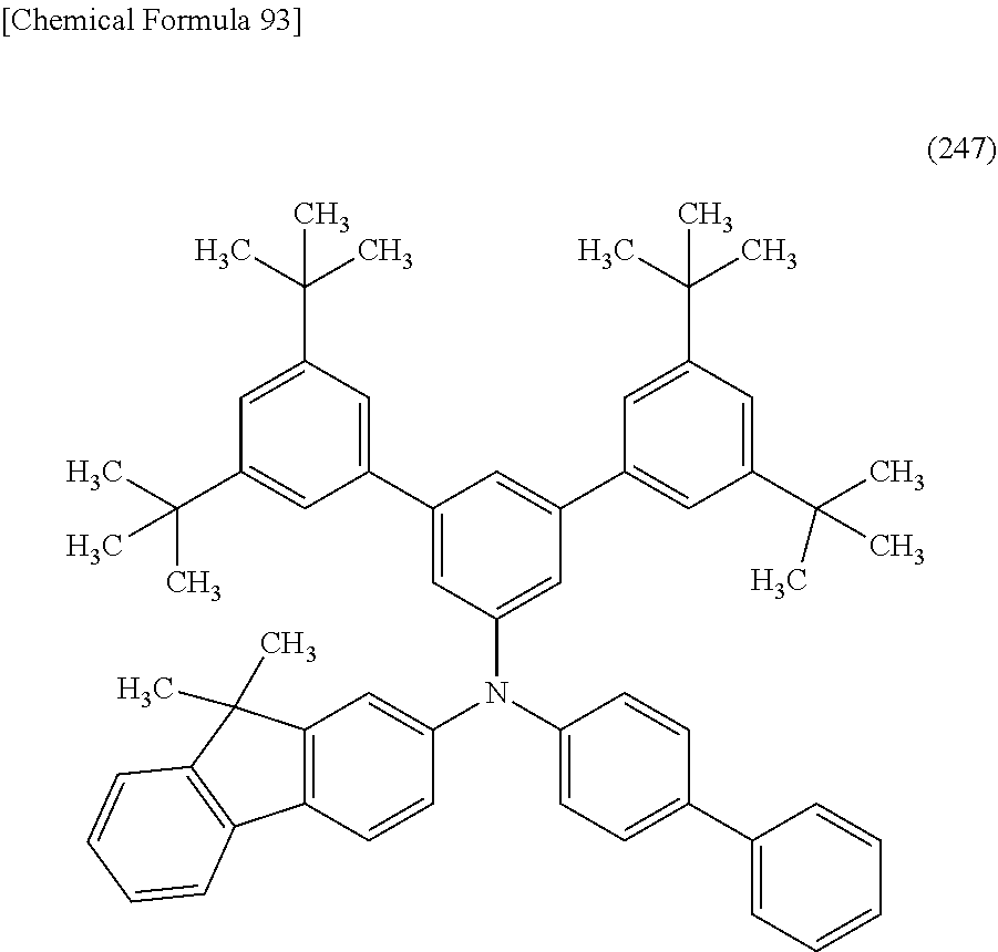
C12=C(C=CC(N(C3=CC=C(C4=CC=CC=C4)C=C3)C3=CC(C4=CC(C(C)(C)C)=CC(C(C)(C)C)=C4)=CC(C4=CC(C(C)(C)C)=CC(C(C)(C)C)=C4)=C3)=C1)C1=C(C2(C)C)C=CC=C1
